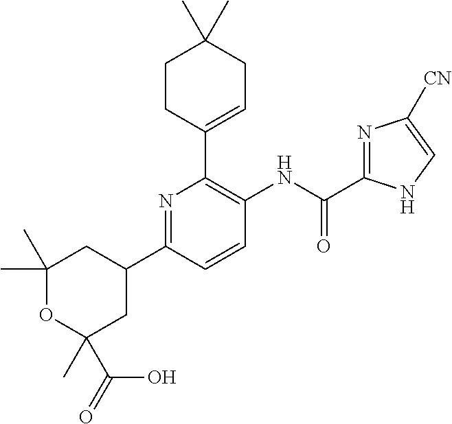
N1=C(C2CC(C)(C)OC(C)(C(O)=O)C2)C=CC(NC(C2=NC([CN])=CN2)=O)=C1C1=CCC(C)(C)CC1
